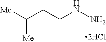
[Me]C(CCNN)[Me]
